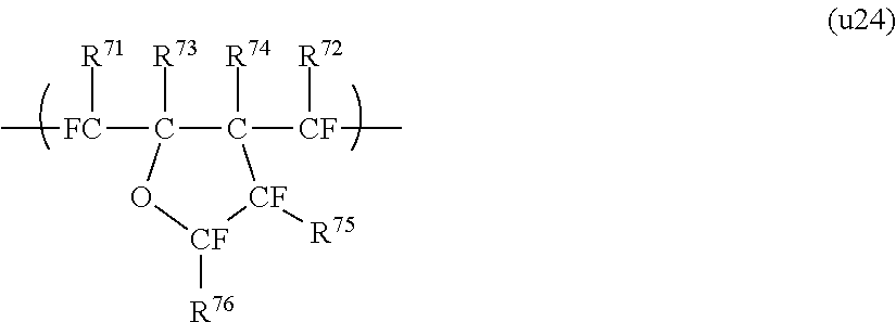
C1([R74])([CF](C)[R72])C([FC]([R71])C)([R73])O[CF]([R76])[CF]1[R75]
